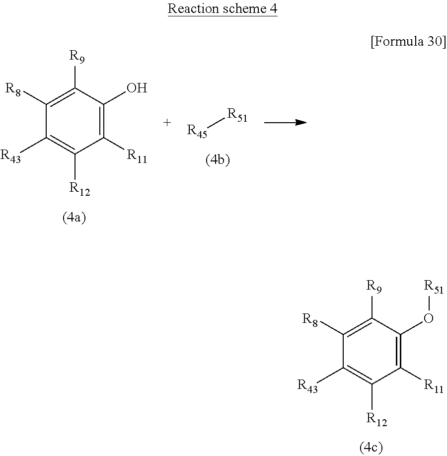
[R45][R51].C1([R43])=C([R12])C([R11])=C(O)C([R9])=C1[R8].C1([R43])=C([R12])C([R11])=C(O[R51])C([R9])=C1[R8]
